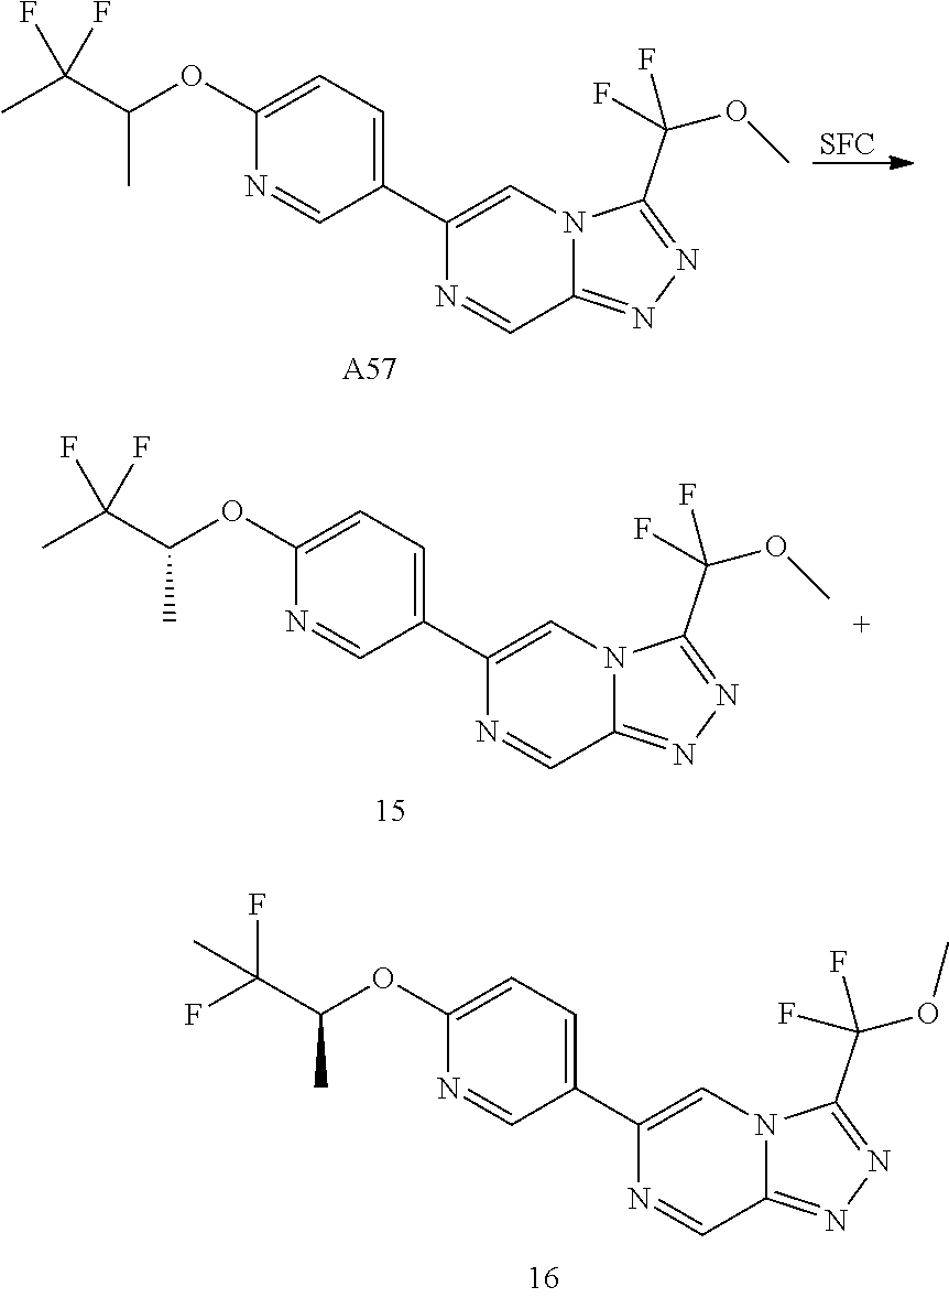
[SFC].CC(C(C)OC1=CC=C(C2=CN3C(=NN=C3C(F)(F)OC)C=N2)C=N1)(F)F.[A57].CC(C(C)OC1=CC=C(C2=CN3C(=NN=C3C(F)(F)OC)C=N2)C=N1)(F)F.FC(C(C)OC1=CC=C(C2=CN3C(=NN=C3C(OC)(F)F)C=N2)C=N1)(F)C
